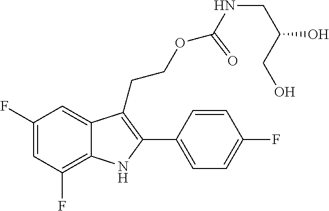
C1(C2=C(CCOC(NCC(CO)O)=O)C3=CC(F)=CC(F)=C3N2)=CC=C(F)C=C1
